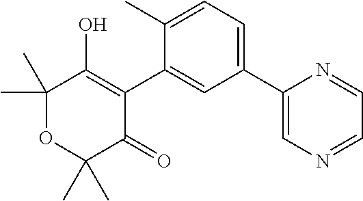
C1(C2=CC=C(C)C(C3=C(O)C(C)(C)OC(C)(C)C3=O)=C2)=CN=CC=N1
